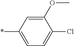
C1(OC)=CC(*)=CC=C1Cl
